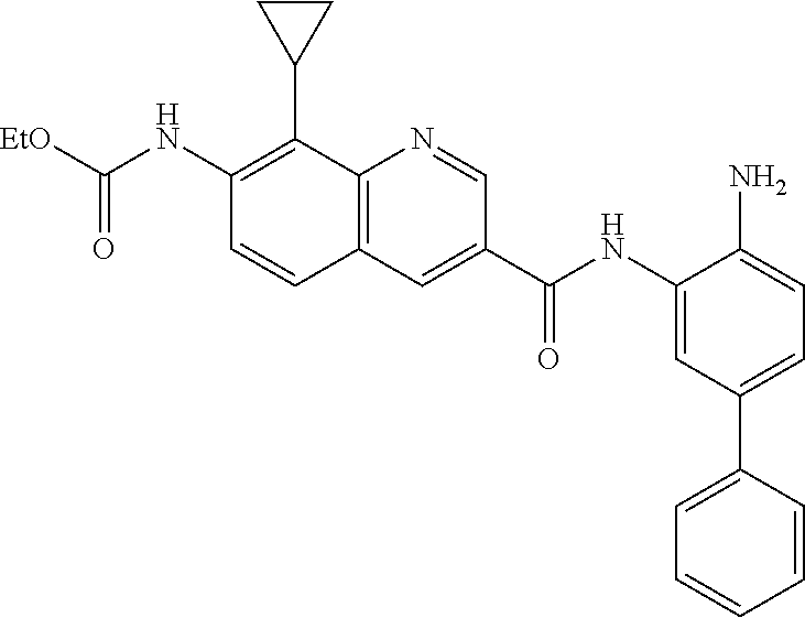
C12=C(C=C(C(NC3=CC(C4=CC=CC=C4)=CC=C3N)=O)C=N1)C=CC(NC([EtO])=O)=C2C1CC1
